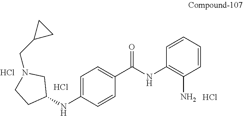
C1=C(NC2CN(CC3CC3)CC2)C=CC(C(NC2=C(N)C=CC=C2)=O)=C1.Cl.Cl.Cl
